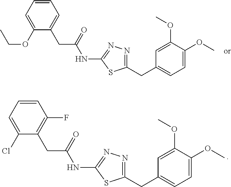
C1(CC(NC2=NN=C(CC3=CC=C(OC)C(OC)=C3)S2)=O)=C(F)C=CC=C1Cl.C1(CC(NC2=NN=C(CC3=CC=C(OC)C(OC)=C3)S2)=O)=CC=CC=C1OCC
